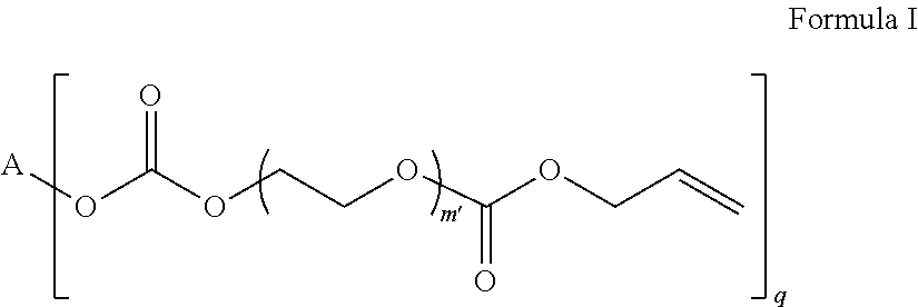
[A]OC(OCCOC(OCC=C)=O)=O
